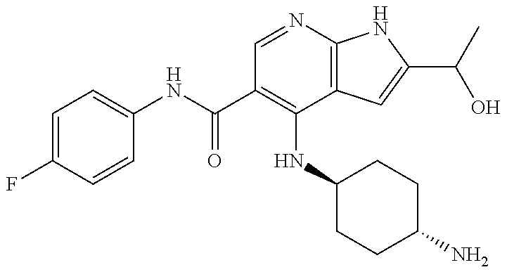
C1=C(F)C=CC(NC(C2=C(NC3CCC(N)CC3)C3=C(N=C2)NC(C(C)O)=C3)=O)=C1
